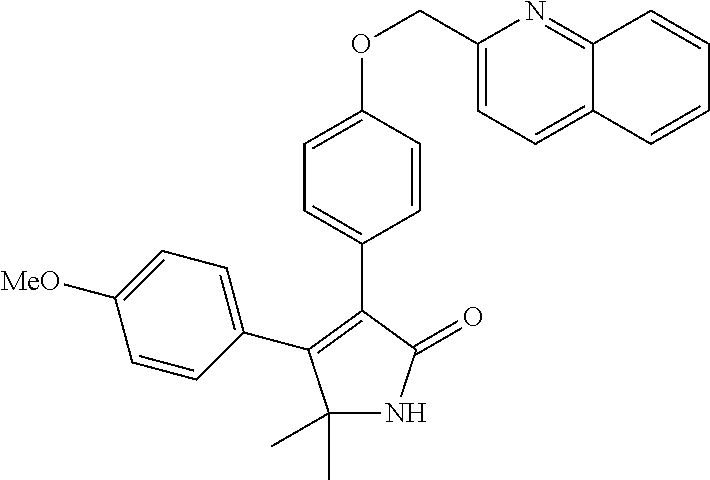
C1(COC2=CC=C(C3=C(C4=CC=C([MeO])C=C4)C(C)(C)NC3=O)C=C2)=CC=C2C(=N1)C=CC=C2
